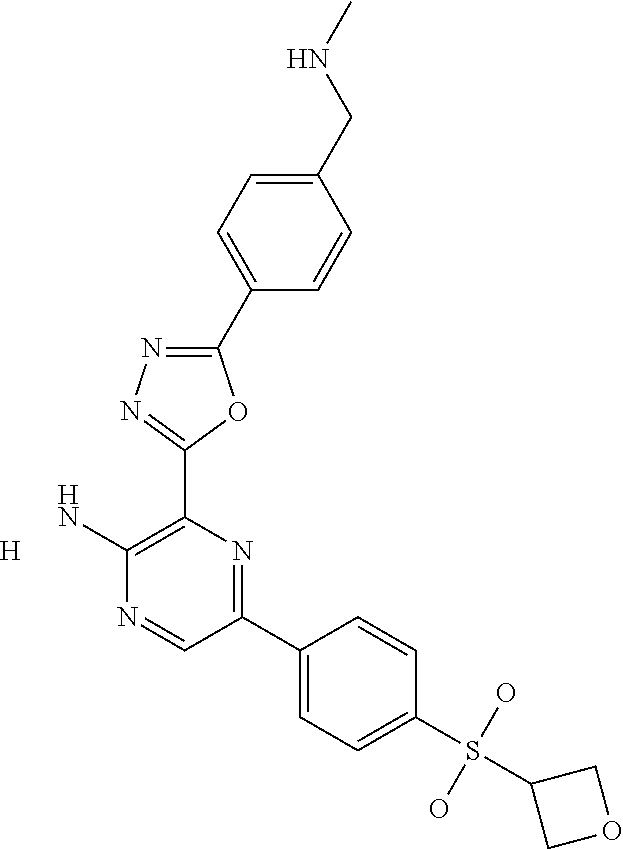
NC1=C(C2=NN=C(C3=CC=C(CNC)C=C3)O2)N=C(C2=CC=C(S(O)(O)C3COC3)C=C2)C=N1.[H]
